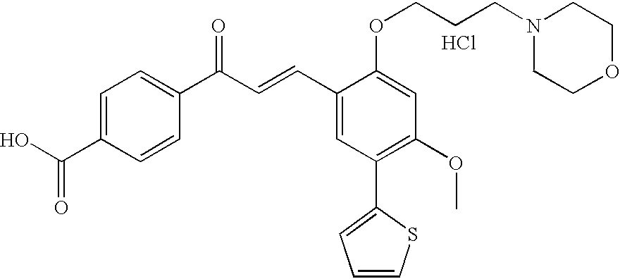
C1=C(C(O)=O)C=CC(C(=O)C=CC2=CC(C3=CC=CS3)=C(OC)C=C2OCCCN2CCOCC2)=C1.Cl
